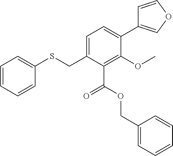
C1=CC=CC(SCC2=CC=C(C3=COC=C3)C(OC)=C2C(=O)OCC2=CC=CC=C2)=C1
